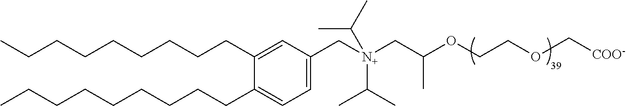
C1=C(C[N+](CC(OCCOC[COO-])C)(C(C)C)C(C)C)C=C(CCCCCCCCC)C(CCCCCCCCC)=C1
